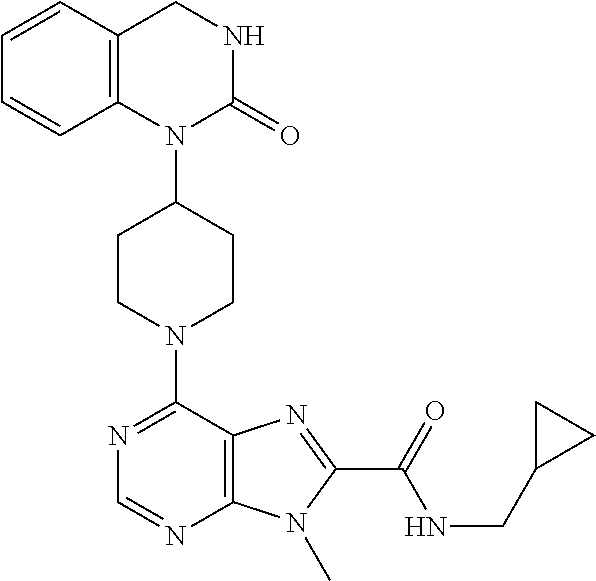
C1CN(C2=NC=NC3=C2N=C(C(=O)NCC2CC2)N3C)CCC1N1C(=O)NCC2=C1C=CC=C2
